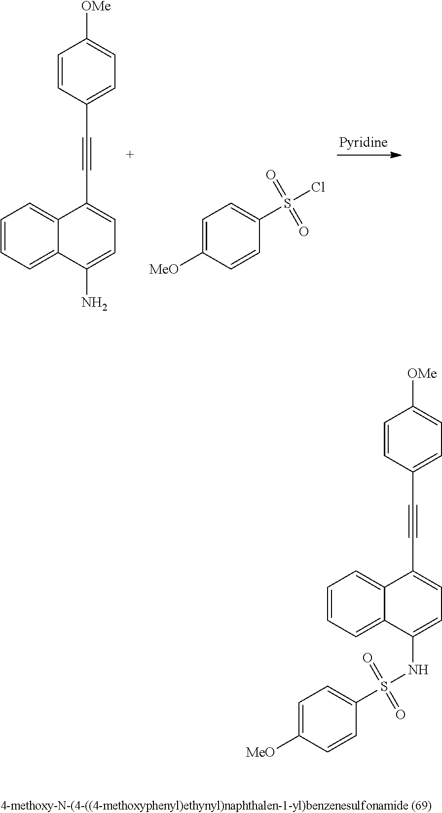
C1=CC=C2C(=C1)C(C#CC1=CC=C([OMe])C=C1)=CC=C2N.C1=C([MeO])C=CC(S(Cl)(=O)=O)=C1.C1=CC=C2C(=C1)C(C#CC1=CC=C([OMe])C=C1)=CC=C2NS(C1=CC=C([MeO])C=C1)(=O)=O
